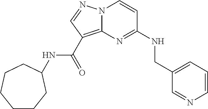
C1=CN=CC(CNC2=NC3=C(C(NC4CCCCCC4)=O)C=NN3C=C2)=C1
